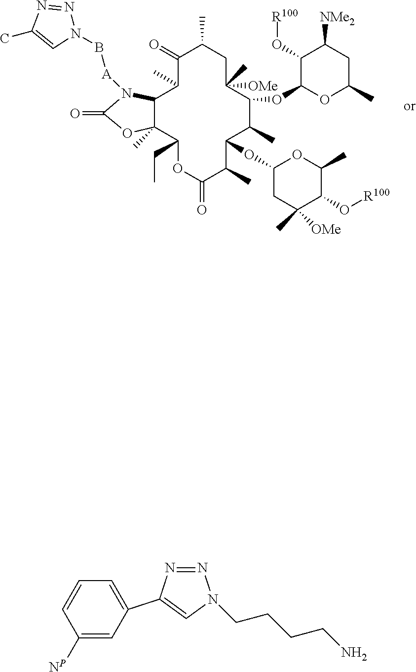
C1(=O)OC2(C)C(C(C)C(=O)C(C)CC([OMe])(C)C(OC3OC(C)CC([NMe2])C3O[R100])C(C)C(OC3CC(C)([OMe])C(O[R100])C(C)O3)C(C)C(=O)OC2CC)N1[A]BN1N=NC(C)=C1.N1=NN(CCCCN)C=C1C1=CC=CC([NP])=C1
